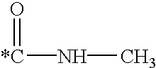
O=[*C]NC
